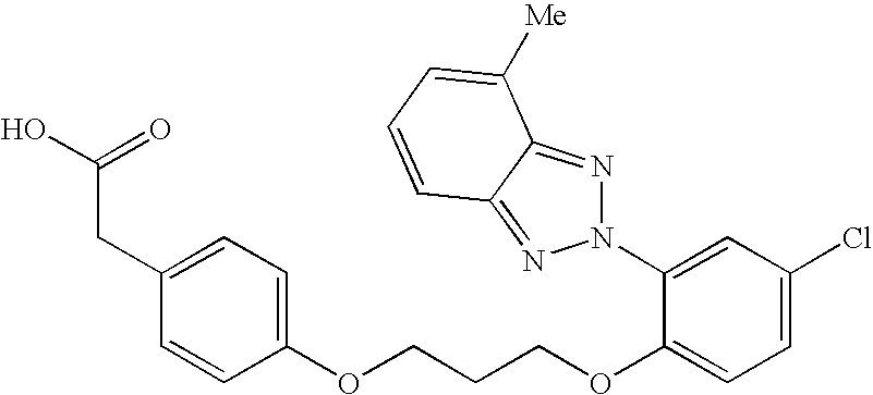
C1(CC(O)=O)=CC=C(OCCCOC2=CC=C(Cl)C=C2N2N=C3C(=N2)C=CC=C3[Me])C=C1
